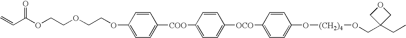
C=CC(OCCOCCOC1=CC=C([COO]C2=CC=C([OCO]C3=CC=C(O[(CH2)4]OCC4(CC)COC4)C=C3)C=C2)C=C1)=O
